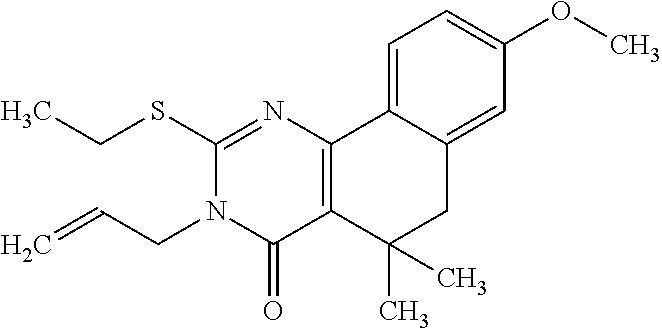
C1(SCC)=NC2=C(C(=O)N1CC=C)C(C)(C)CC1=CC(OC)=CC=C21
